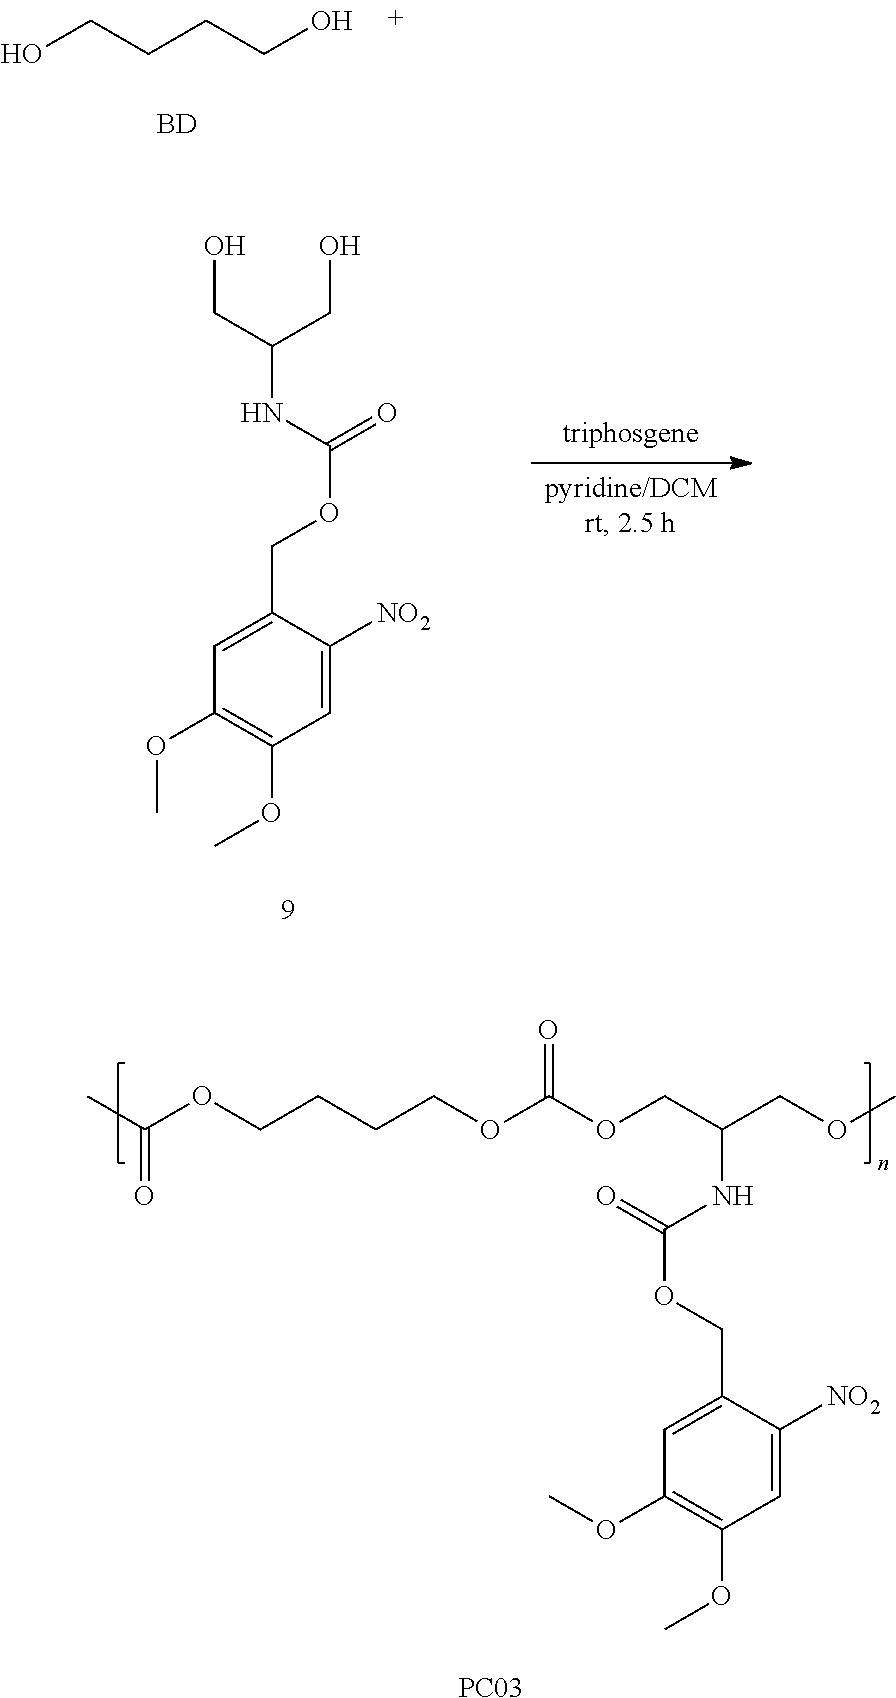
OCCCCO.[BD].OCC(CO)NC(=O)OCC1=CC(OC)=C(OC)C=C1[NO2].CC(OCCCCOC(OCC(COC)NC(=O)OCC1=CC(OC)=C(OC)C=C1[NO2])=O)=O.[PC03]
